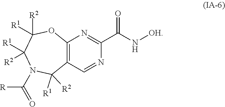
N1(C([R])=O)C([R1])([R2])C2=C(OC([R2])([R1])C1([R2])[R1])N=C(C(=O)N[OH])N=C2
